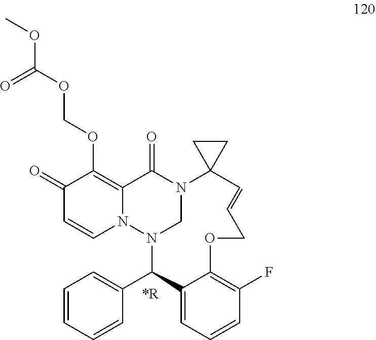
C1=CC=CC(C2C3=CC=CC(F)=C3OCC=CC3(N4CN2N2C(=C(OCOC(OC)=O)C(=O)C=C2)C4=O)CC3)=C1
